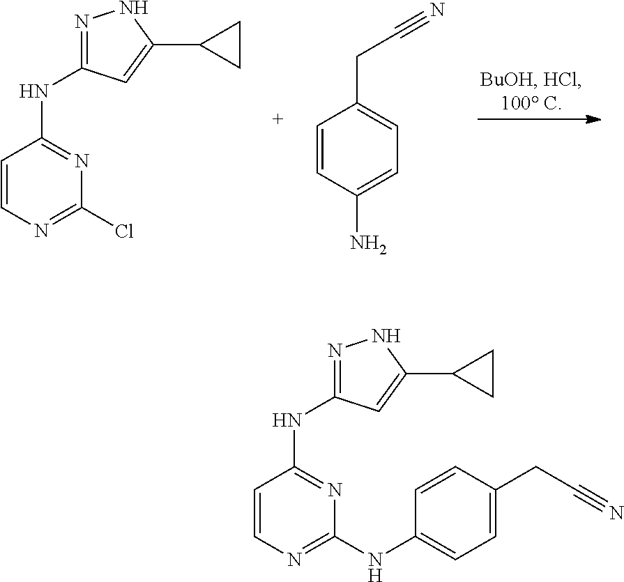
C1=CN=C(Cl)N=C1NC1=NNC(C2CC2)=C1.C1=CC(N)=CC=C1CC#N.C1=CN=C(NC2=CC=C(CC#N)C=C2)N=C1NC1=NNC(C2CC2)=C1
